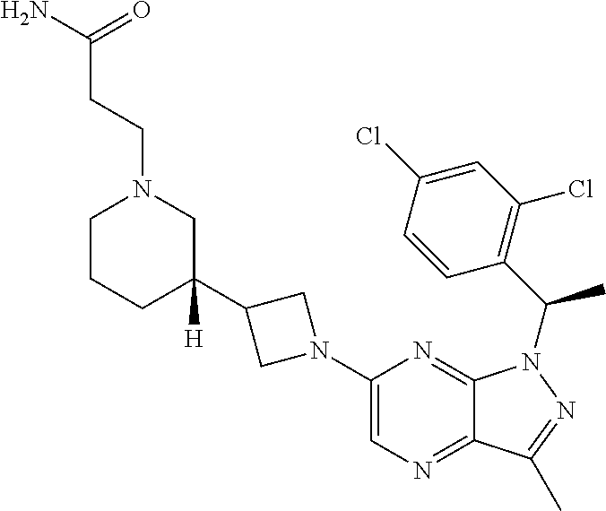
C1(C2([H])CN(CCC(N)=O)CCC2)CN(C2=CN=C3C(=N2)N(C(C2=C(Cl)C=C(Cl)C=C2)C)N=C3C)C1
